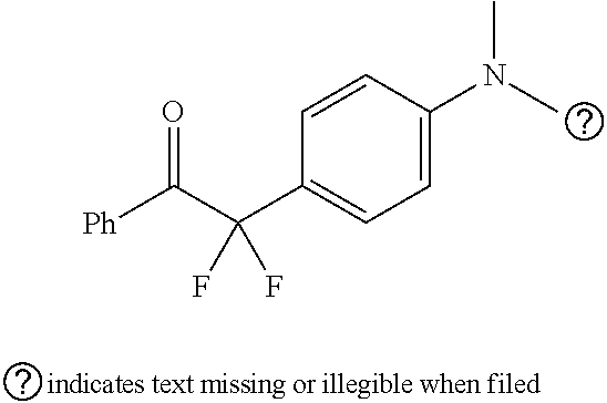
C1=CC(C(C([Ph])=O)(F)F)=CC=C1N(C)C
